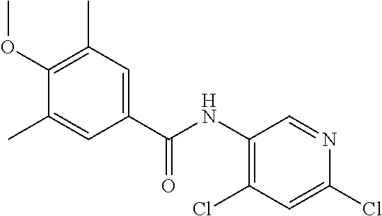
C1(OC)=C(C)C=C(C(NC2=C(Cl)C=C(Cl)N=C2)=O)C=C1C
